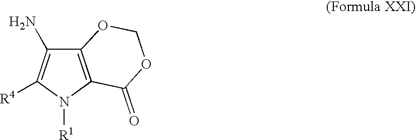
C12=C(N([R1])C([R4])=C1N)C(=O)OCO2
